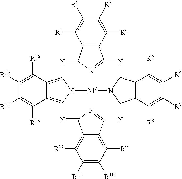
C1([R1])=C([R2])C([R3])=C([R4])C2=C1C1=NC3=C4C(=C5N3[M2]N3C(=NC2=N1)C1=C(C([R8])=C([R7])C([R6])=C1[R5])C3=NC1=NC(=N5)C2=C([R12])C([R11])=C([R10])C([R9])=C21)C([R13])=C([R14])C([R15])=C4[R16]
